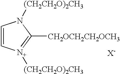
C1=C[N+]([(CH2CH2O)2CH3])=C([CH2OCH2CH2OCH3])N1[(CH2CH2O)2CH3].[X-]
